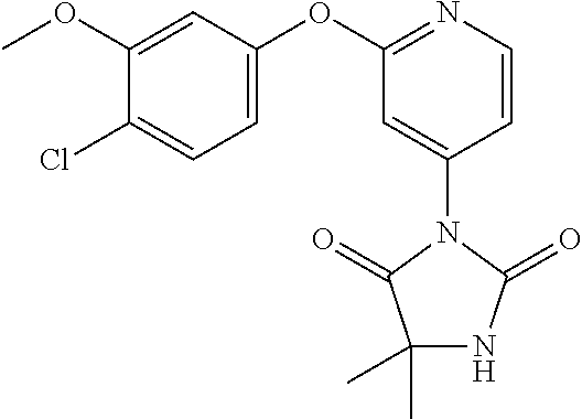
C1(C)(C)NC(=O)N(C2=CC(OC3=CC=C(Cl)C(OC)=C3)=NC=C2)C1=O
